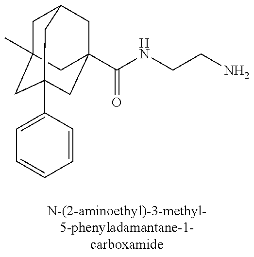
C1C2(C)CC3(C4=CC=CC=C4)CC(C(NCCN)=O)(CC1C3)C2
